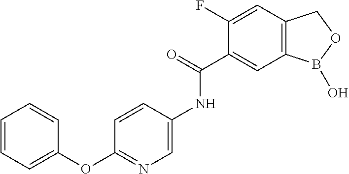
C1(F)=CC2=C(C=C1C(=O)NC1=CN=C(OC3=CC=CC=C3)C=C1)B(O)OC2
